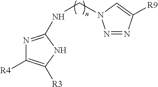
N1=C(NCN2N=NC([R9])=C2)NC([R3])=C1[R4]
